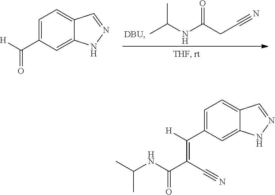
CC(NC(CC#N)=O)C.C1=C(C(=O)[H])C=C2C(=C1)C=NN2.C1=C(C(=C(C#N)C(NC(C)C)=O)[H])C=C2C(=C1)C=NN2
